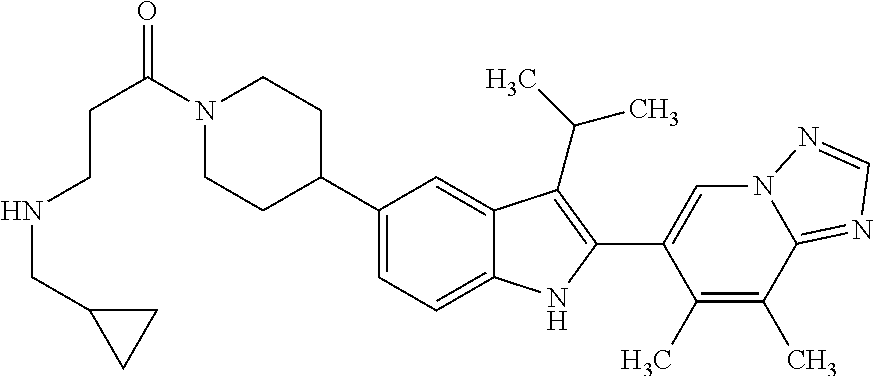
C(C(=O)N1CCC(C2=CC=C3C(=C2)C(C(C)C)=C(C2=CN4C(=NC=N4)C(C)=C2C)N3)CC1)CNCC1CC1
